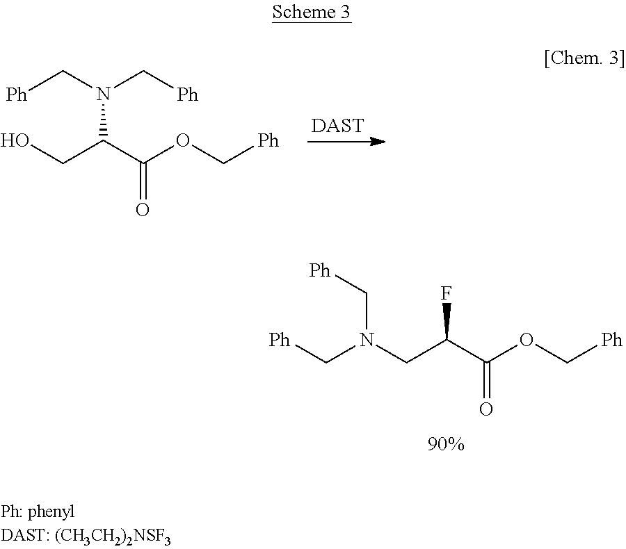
[DAST].[Ph]CN(C(CO)C(OC[Ph])=O)C[Ph].[Ph]CN(C[Ph])CC(C(OC[Ph])=O)F
